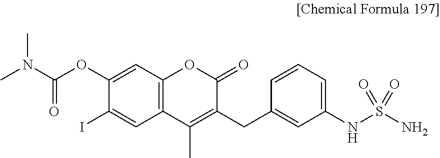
C12=C(C=C(OC(N(C)C)=O)C(I)=C1)OC(=O)C(CC1=CC(NS(N)(=O)=O)=CC=C1)=C2C
